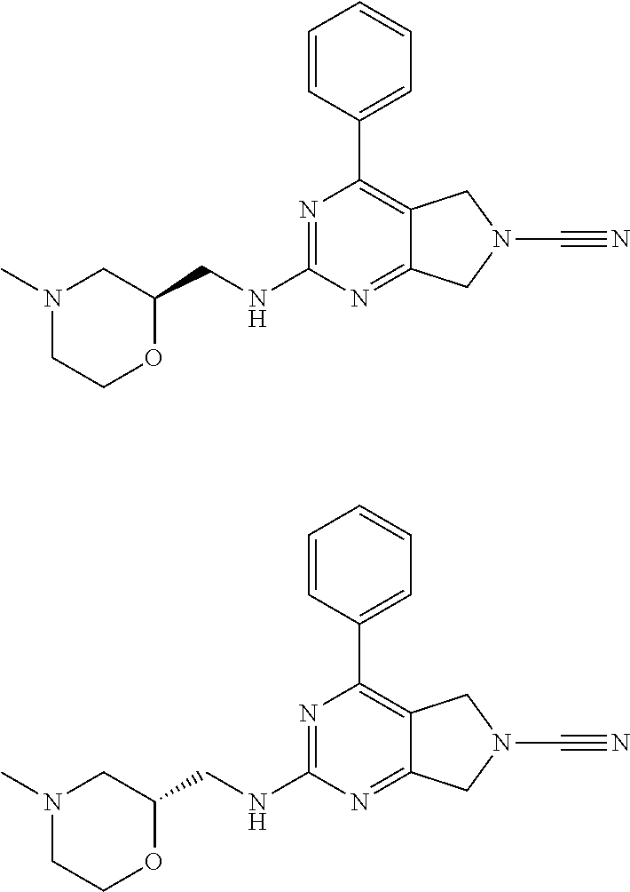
C1(C2=CC=CC=C2)=C2C(=NC(NCC3CN(C)CCO3)=N1)CN(C#N)C2.C1(C2=CC=CC=C2)=C2C(=NC(NCC3CN(C)CCO3)=N1)CN(C#N)C2
